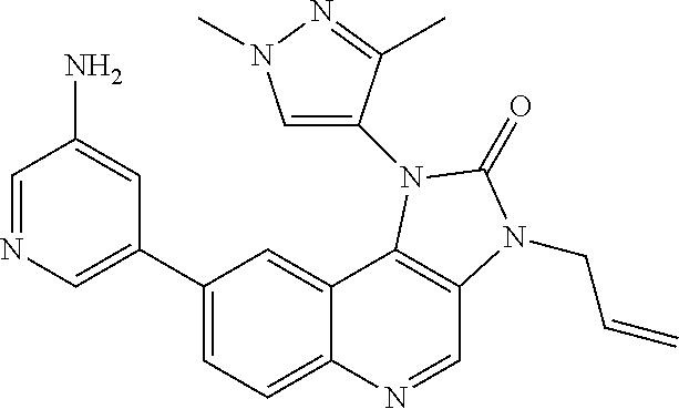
C1(C2=CN=CC(N)=C2)=CC=C2C(=C1)C1=C(C=N2)N(CC=C)C(=O)N1C1=CN(C)N=C1C
